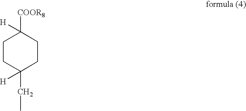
C1CC(CC)([H])CCC1([COOR8])[H]
